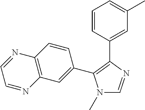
N1(C)C=NC(C2=CC(C)=CC=C2)=C1C1=CC2=C(C=C1)N=CC=N2
